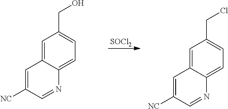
C12=CC(CCl)=CC=C1N=CC([NC])=C2.C12=CC(CO)=CC=C1N=CC([NC])=C2.[SOCl2]
